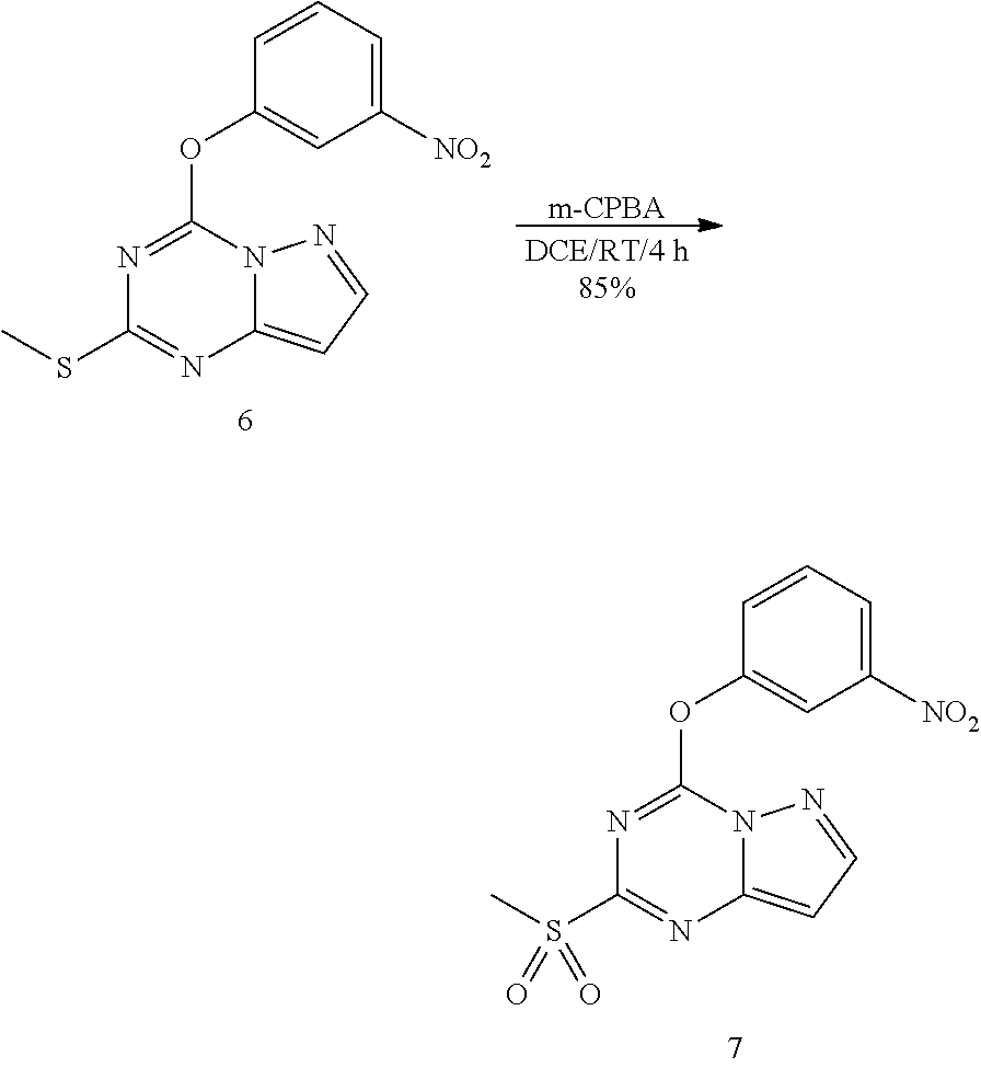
N1=C(OC2=CC([NO2])=CC=C2)N2C(=CC=N2)N=C1SC.[m-CPBA].N1=C(OC2=CC([NO2])=CC=C2)N2C(=CC=N2)N=C1S(C)(=O)=O
